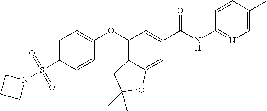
C1=C(S(=O)(=O)N2CCC2)C=CC(OC2=C3C(=CC(C(NC4=NC=C(C)C=C4)=O)=C2)OC(C)(C)C3)=C1
